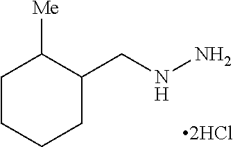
C1CCCC(CNN)C1[Me]
